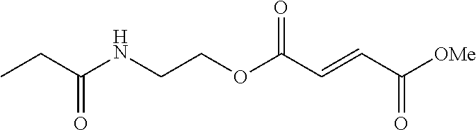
C(NCCOC(C=CC([OMe])=O)=O)(CC)=O
